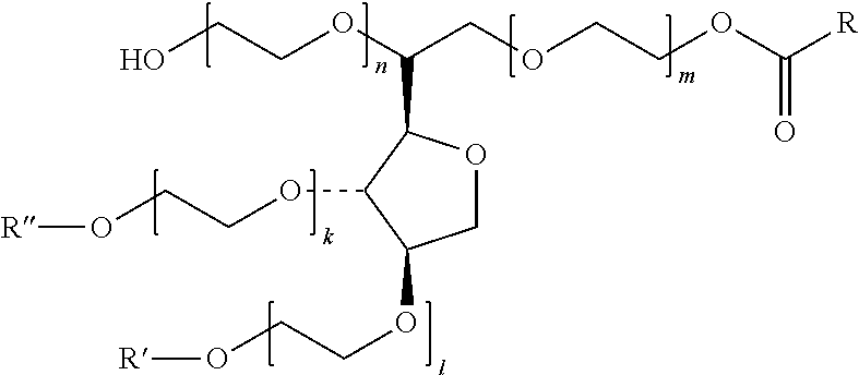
C1OC(C(OCCO)COCCOC([R])=O)C(OCCO[R])C1OCCO[R]
